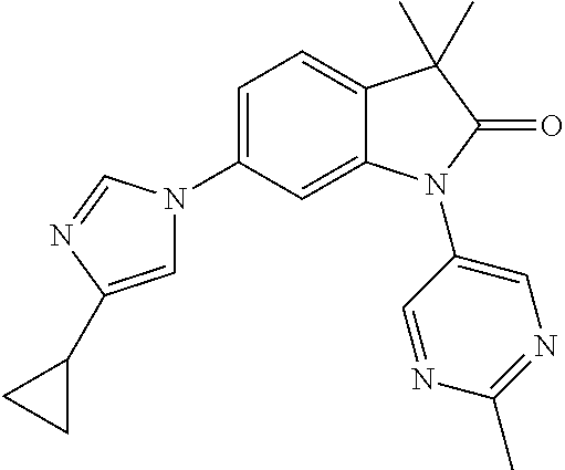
C1=C(N2C=C(C3CC3)N=C2)C=C2C(=C1)C(C)(C)C(=O)N2C1=CN=C(C)N=C1
